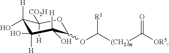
C1([H])([CO2H])C([H])(O)C(O)([H])C(O)([H])C(OC([(CH2)m]C([OR5])=O)[R1])O1
